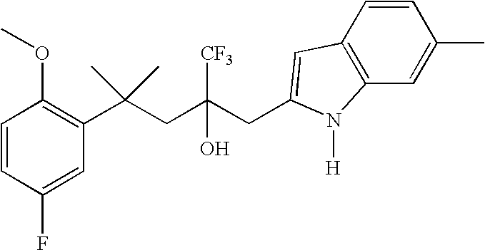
C1(F)=CC(C(CC(CC2=CC3=C(C=C(C)C=C3)N2[H])([CF3])O)(C)C)=C(OC)C=C1
